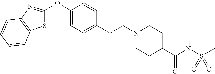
C1=CC=CC2=C1N=C(OC1=CC=C(CCN3CCC(C(NS(C)(=O)=O)=O)CC3)C=C1)S2
